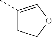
C1C(C)=COC1
